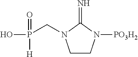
C1CN([PO3H2])C(=N)N1CP(O)(=O)[H]
